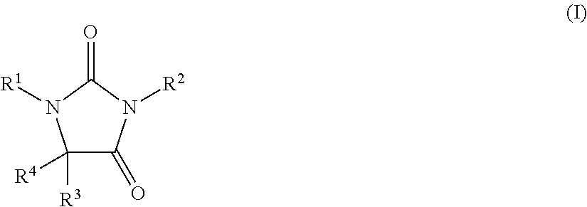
C1([R3])([R4])C(=O)N([R2])C(=O)N1[R1]
